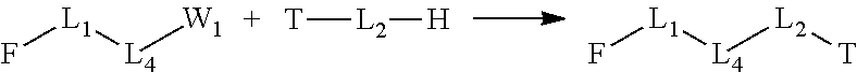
F[L1][L4][W1].[T][L2][H].F[L1][L4][L2][T]
